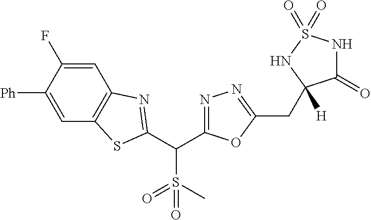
[Ph]C1=CC2=C(C=C1F)N=C(C(S(=O)(C)=O)C1=NN=C(CC3([H])C(=O)NS(=O)(=O)N3)O1)S2
